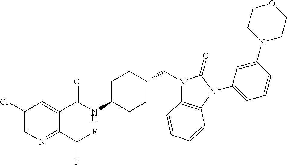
C1(Cl)=CN=C(C(F)F)C(C(NC2CCC(CN3C4=C(N(C5=CC=CC(N6CCOCC6)=C5)C3=O)C=CC=C4)CC2)=O)=C1
